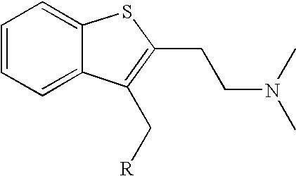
C1=CC=C2C(=C1)SC(CCN(C)C)=C2C[R]
